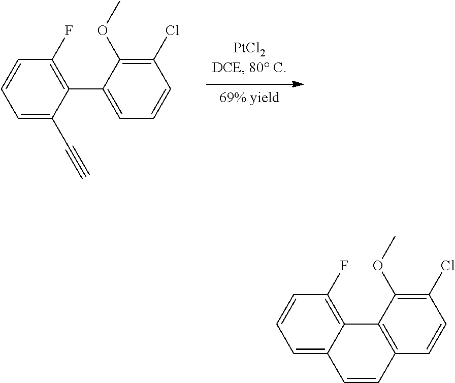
C1=C(C#C)C(C2=CC=CC(Cl)=C2OC)=C(F)C=C1.C1=C2C(=C(F)C=C1)C1=C(C=CC(Cl)=C1OC)C=C2
